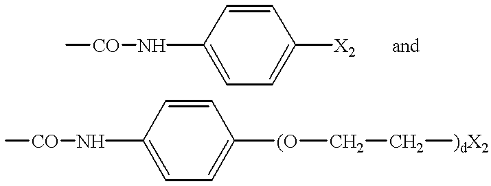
N(C1=CC=C([X2])C=C1)[CO]C.N(C1=CC=C([(O]CC[)dX2])C=C1)[CO]C
